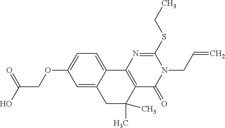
C1C(C)(C)C2=C(C3=CC=C(OCC(O)=O)C=C13)N=C(SCC)N(CC=C)C2=O
